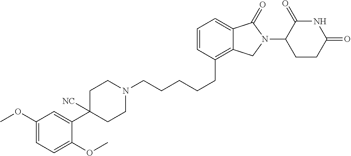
C1N(CCCCCC2=C3C(=CC=C2)C(=O)N(C2C(=O)NC(=O)CC2)C3)CCC(C2=CC(OC)=CC=C2OC)([NC])C1
